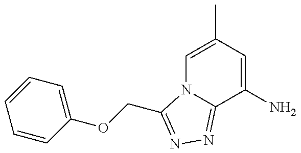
C1=CC(OCC2=NN=C3N2C=C(C)C=C3N)=CC=C1
